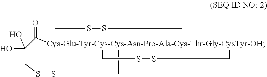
OC1(O)CSSC[Cys-Glu-Tyr-Cys-Cys-Asn-Pro-Ala-Cys-Thr-Gly-CysTyr-OH]23(C1=O)(CSSC2)CSSC3
